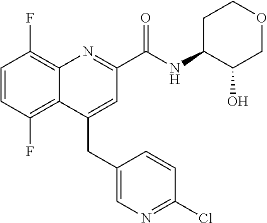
C(C1=CC(C(NC2C(O)COCC2)=O)=NC2=C(F)C=CC(F)=C12)C1=CN=C(Cl)C=C1
